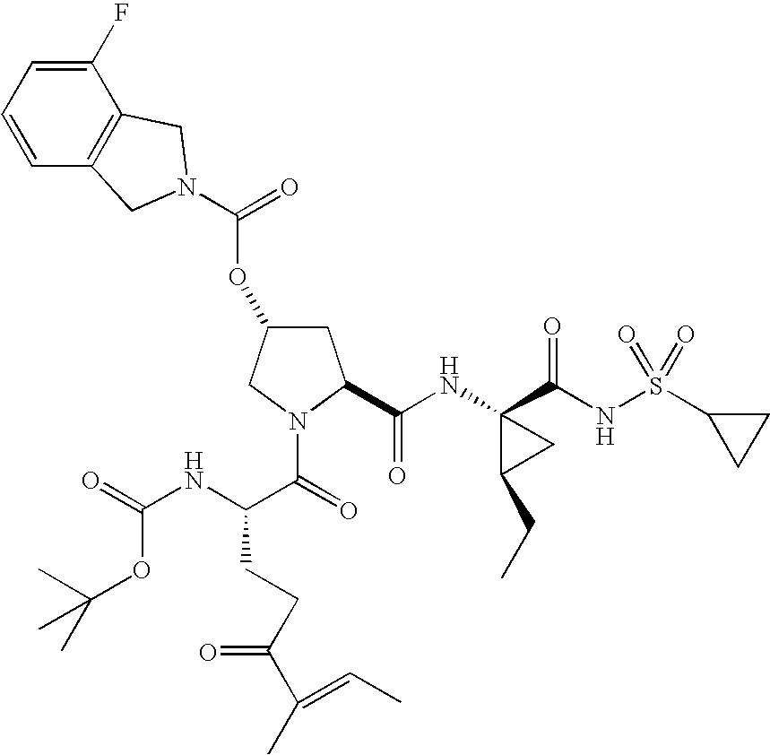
C1(F)=CC=CC2=C1CN(C(=O)OC1CC(C(NC3(C(NS(C4CC4)(=O)=O)=O)C(CC)C3)=O)N(C(=O)C(NC(=O)OC(C)(C)C)CCC(C(C)=CC)=O)C1)C2
